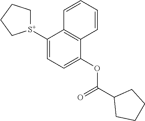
C1[S+](C2=CC=C(OC(C3CCCC3)=O)C3=C2C=CC=C3)CCC1
